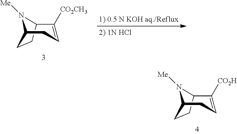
C12CCC(N1[Me])CC=C2[CO2CH3].C12CCC(N1[Me])CC=C2[CO2H]
